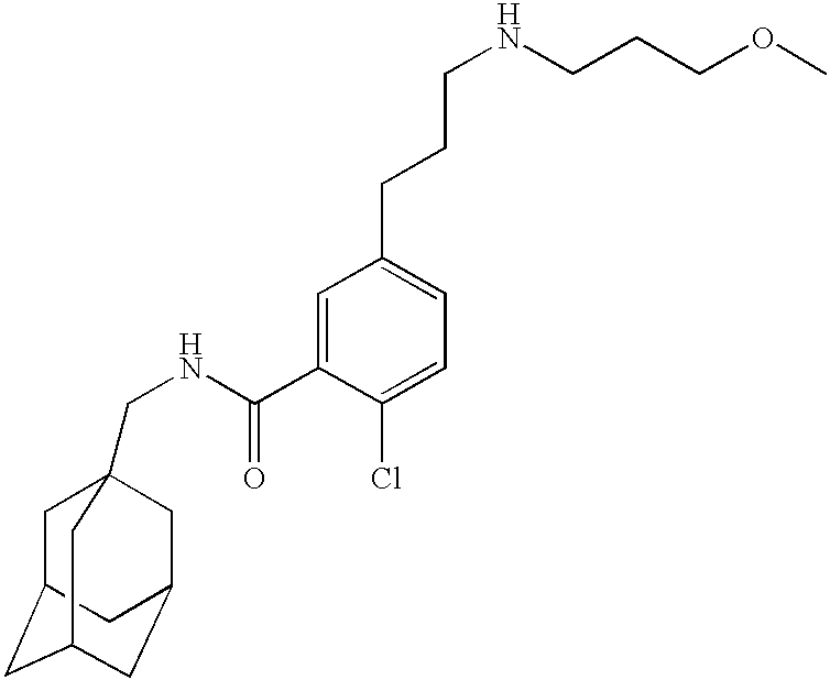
C1C2CC3CC(CC1(CNC(C1=CC(CCCNCCCOC)=CC=C1Cl)=O)C3)C2
